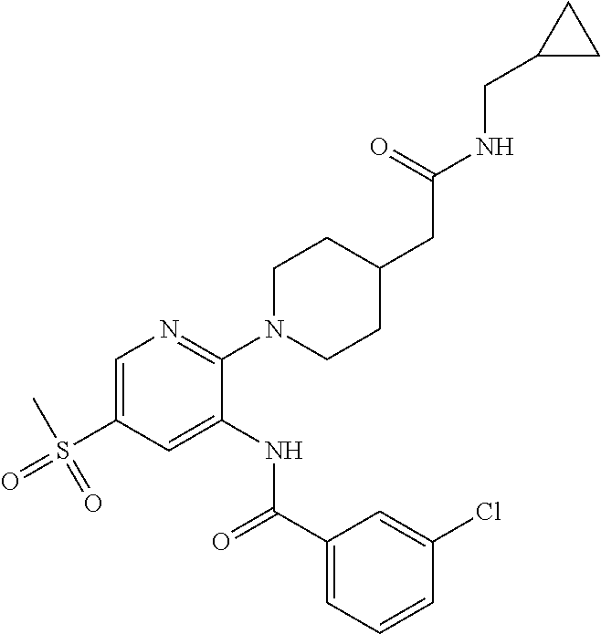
C1=C(S(C)(=O)=O)C=C(NC(C2=CC=CC(Cl)=C2)=O)C(N2CCC(CC(NCC3CC3)=O)CC2)=N1
